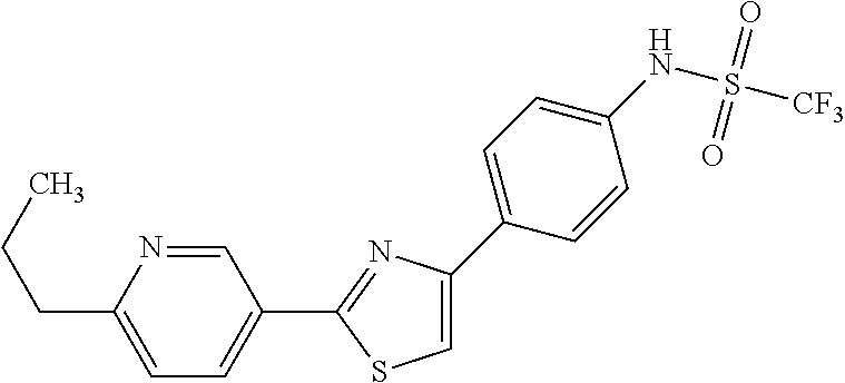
C1=NC(CCC)=CC=C1C1=NC(C2=CC=C(NS(=O)(=O)[CF3])C=C2)=CS1
